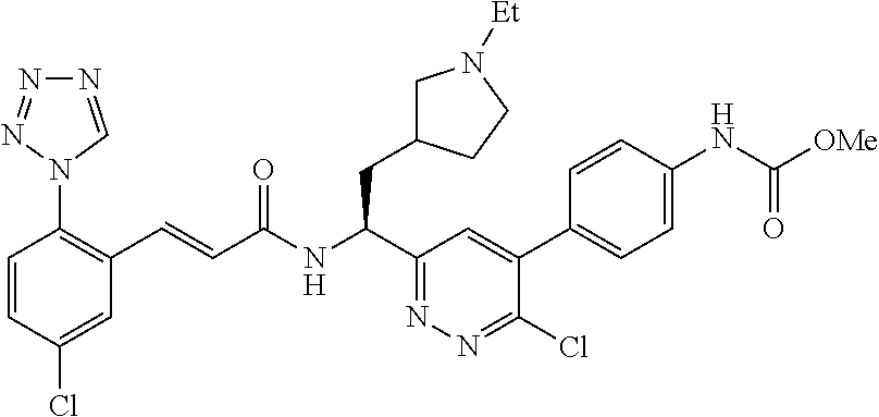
N1=CN(C2=C(C=CC(NC(C3=NN=C(Cl)C(C4=CC=C(NC([OMe])=O)C=C4)=C3)CC3CN([Et])CC3)=O)C=C(Cl)C=C2)N=N1
